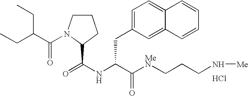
N(C(C([MeN]CCCN[Me])=O)CC1=CC=C2C(=C1)C=CC=C2)C(=O)C1N(C(C(CC)CC)=O)CCC1.Cl
